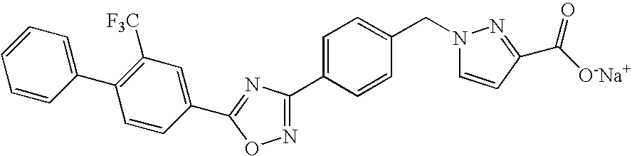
C1=CC(C2=C([F3C])C=C(C3=NC(C4=CC=C(CN5C=CC(C(=O)[O-Na+])=N5)C=C4)=NO3)C=C2)=CC=C1
